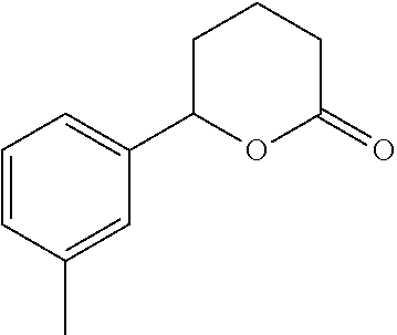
C1=CC(C)=CC(C2OC(=O)CCC2)=C1
